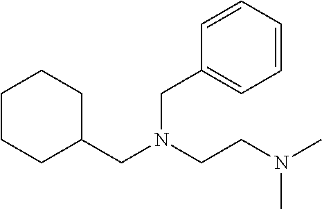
C1(CN(CCN(C)C)CC2=CC=CC=C2)CCCCC1
